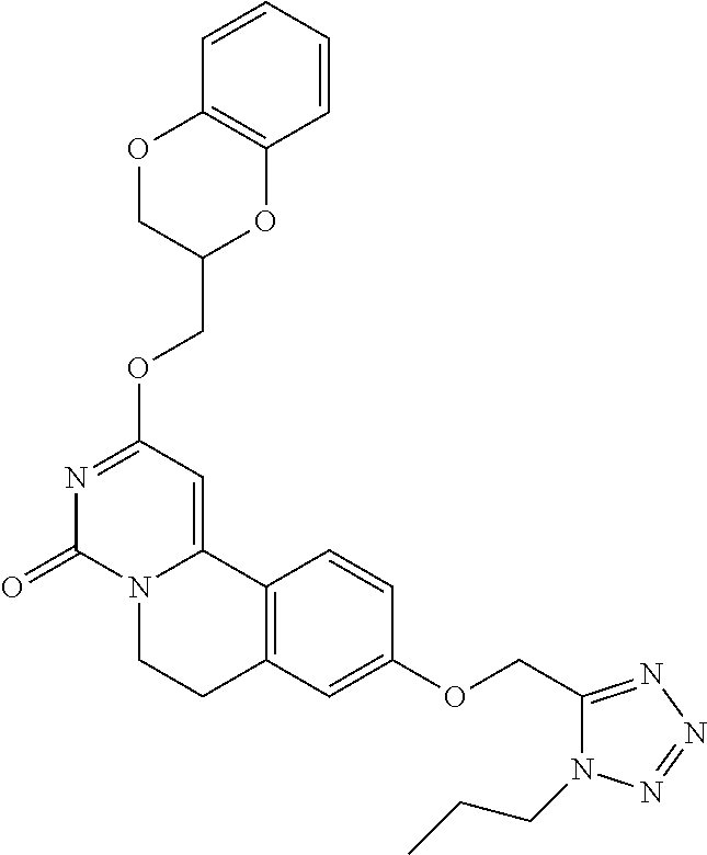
N1=C(OCC2OC3=C(OC2)C=CC=C3)C=C2N(C1=O)CCC1=C2C=CC(OCC2=NN=NN2CCC)=C1
